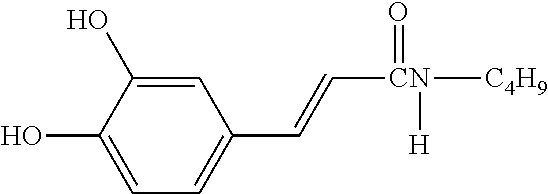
C1=C(O)C(O)=CC(C=C[CN](=O)([H])[C4H9])=C1
